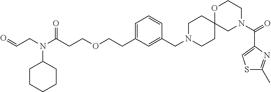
C1CC2(CCN1CC1=CC(CCOCCC(N(CC=O)C3CCCCC3)=O)=CC=C1)CN(C(=O)C1=CSC(C)=N1)CCO2
